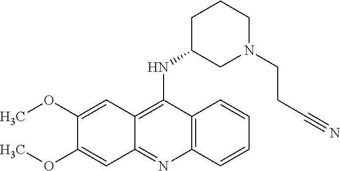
C12=C(N=C3C(=C1NC1CN(CCC#N)CCC1)C=C(OC)C(OC)=C3)C=CC=C2
